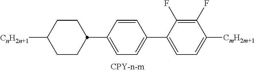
C1=C(C2CCC([CnH2n+1])CC2)C=CC(C2=CC=C([CmH2m+1])C(F)=C2F)=C1
